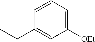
C1([OEt])=CC=CC(CC)=C1
